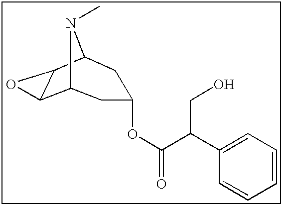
C12C3C(C(N1C)CC(OC(C(C1=CC=CC=C1)CO)=O)C2)O3
